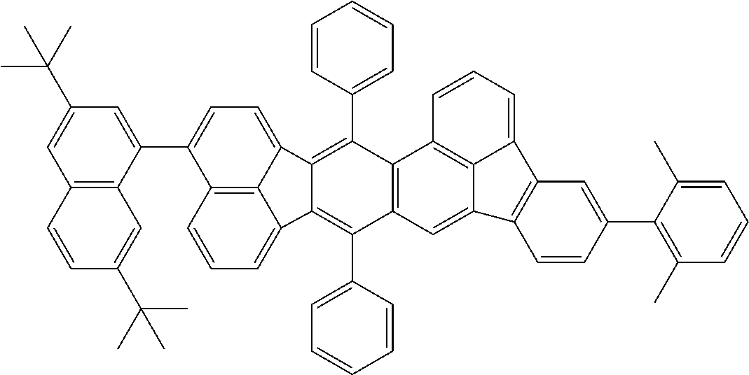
C1=CC=C2C3=C1C(C1=CC(C(C)(C)C)=CC4=C1C=C(C(C)(C)C)C=C4)=CC=C3C1=C(C3=CC=CC=C3)C3=C(C(C4=CC=CC=C4)=C21)C=C1C2=C3C=CC=C2C2=C1C=CC(C1=C(C)C=CC=C1C)=C2
